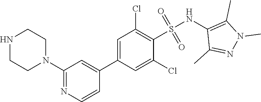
N1CCN(C2=NC=CC(C3=CC(Cl)=C(S(=O)(=O)NC4=C(C)N(C)N=C4C)C(Cl)=C3)=C2)CC1
